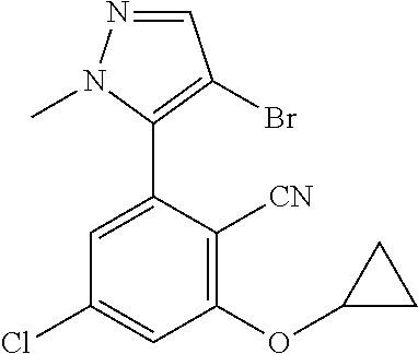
N1=CC(Br)=C(C2=CC(Cl)=CC(OC3CC3)=C2[CN])N1C
